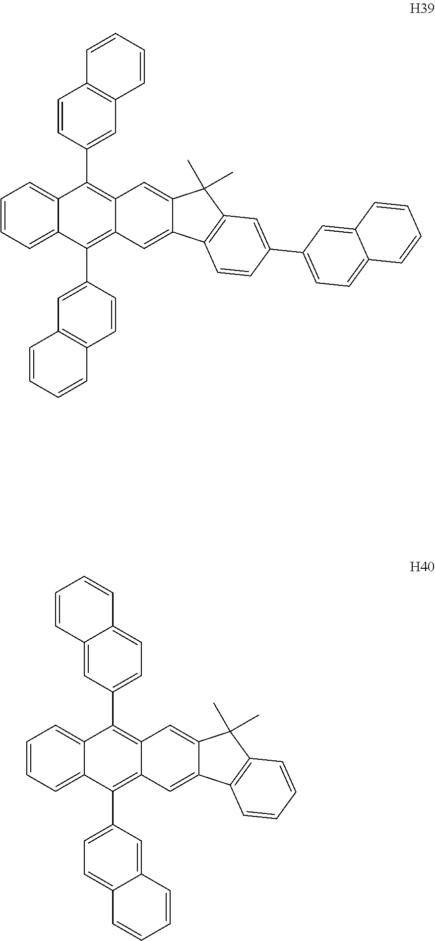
C1=C(C2=C3C(=C(C4=CC5=C(C=C4)C=CC=C5)C4=CC=CC=C42)C=C2C(=C3)C(C)(C)C3=C2C=CC(C2=CC=C4C(=C2)C=CC=C4)=C3)C=CC2=C1C=CC=C2.C1=C2C(=CC=C1C1=C3C(=C(C4=CC=C5C(=C4)C=CC=C5)C4=CC=CC=C41)C=C1C(=C3)C(C)(C)C3=C1C=CC=C3)C=CC=C2
